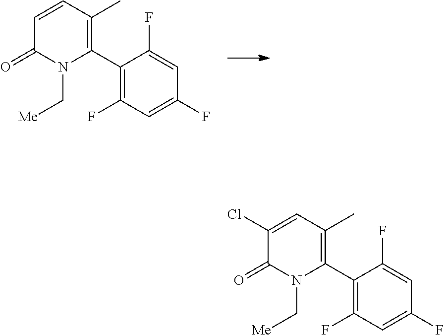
C1(C2=C(C)C=CC(=O)N2C[Me])=C(F)C=C(F)C=C1F.C1(C2=C(C)C=C(Cl)C(=O)N2C[Me])=C(F)C=C(F)C=C1F
